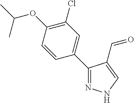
C1(C2=CC(Cl)=C(OC(C)C)C=C2)=NNC=C1C=O
